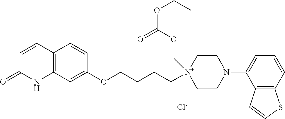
[Cl-].C12=C(C=C(OCCCC[N+]3(COC(OCC)=O)CCN(C4=CC=CC5=C4C=CS5)CC3)C=C1)NC(=O)C=C2
